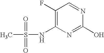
C1(F)=C(NS(C)(=O)=O)N=C(O)N=C1
